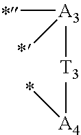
C[A3]([T3][A4]C)C
